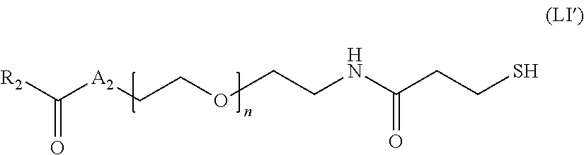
[R2]C([A2]CCOCCNC(CCS)=O)=O
